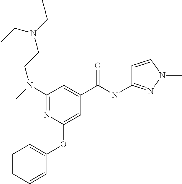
N1=C(N(CCN(CC)CC)C)C=C(C(NC2=NN(C)C=C2)=O)C=C1OC1=CC=CC=C1
